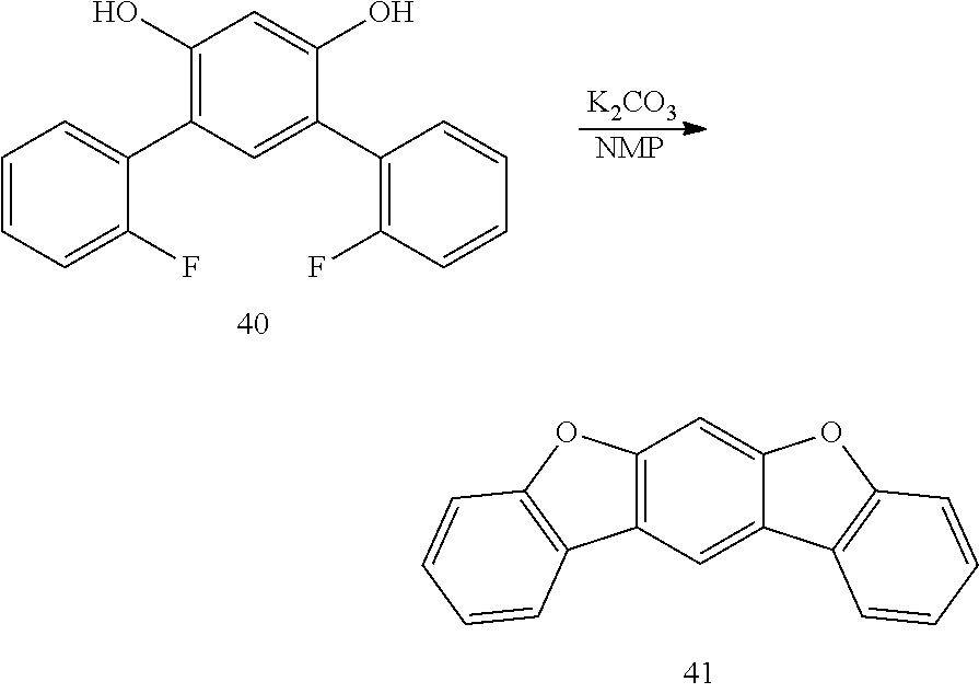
C1(O)=C(C2=CC=CC=C2F)C=C(C2=C(F)C=CC=C2)C(O)=C1.[K2CO3].[NMP].C12=C(C=C3C(=C1)OC1=C3C=CC=C1)C1=C(O2)C=CC=C1
